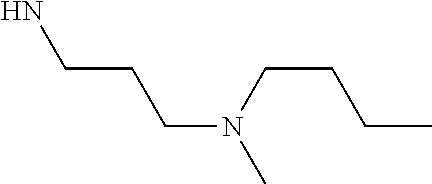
NCCCN(C)CCCC
